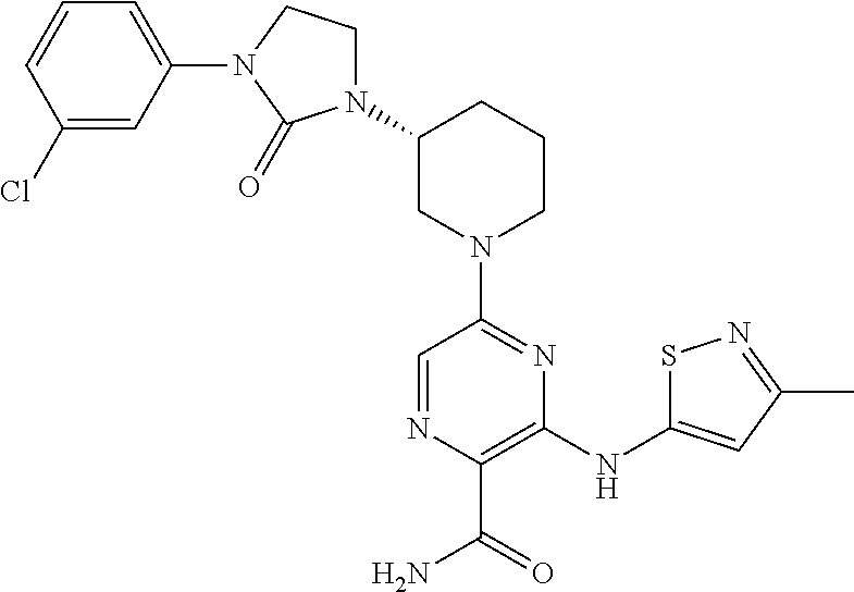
N1(C2CN(C3=NC(NC4=CC(C)=NS4)=C(C(=O)N)N=C3)CCC2)CCN(C2=CC=CC(Cl)=C2)C1=O
